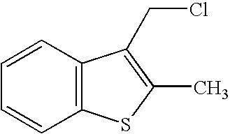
C1=CC2=C(C=C1)SC(C)=C2CCl
